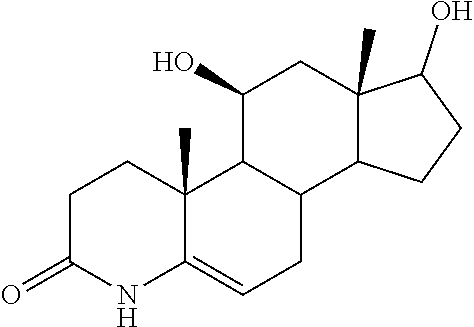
C1C(=O)NC2=CCC3C(C2(C)C1)C(O)CC1(C)C3CCC1O
